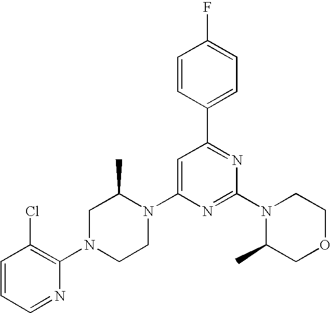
C1=CC=NC(N2CCN(C3=CC(C4=CC=C(F)C=C4)=NC(N4C(C)COCC4)=N3)C(C)C2)=C1Cl
